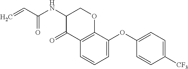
C1(NC(C=C)=O)C(=O)C2=C(OC1)C(OC1=CC=C([CF3])C=C1)=CC=C2
